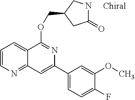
C1(C2=CC3=NC=CC=C3C(OCC3CC(=O)NC3)=N2)=CC=C(F)C(OC)=C1
